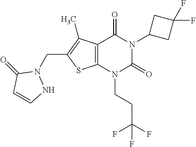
C12=C(N(CCC(F)(F)F)C(=O)N(C3CC(F)(F)C3)C1=O)SC(CN1C(=O)C=CN1)=C2C
